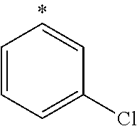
C1=CC=C(Cl)C=C1
